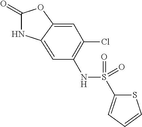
C1(=O)NC2=CC(NS(C3=CC=CS3)(=O)=O)=C(Cl)C=C2O1
